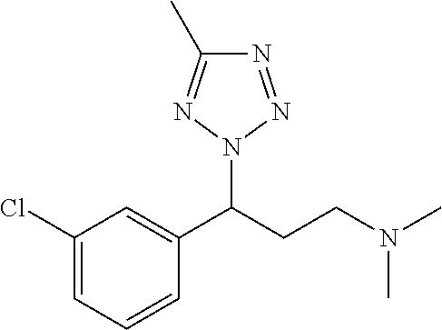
C1(Cl)=CC=CC(C(CCN(C)C)N2N=NC(C)=N2)=C1
